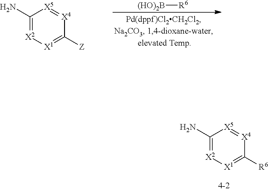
[(HO)2B][R6].NC1=[X2][X1]=C([Z])[X4]=[X5]1.NC1=[X2][X1]=C([R6])[X4]=[X5]1
